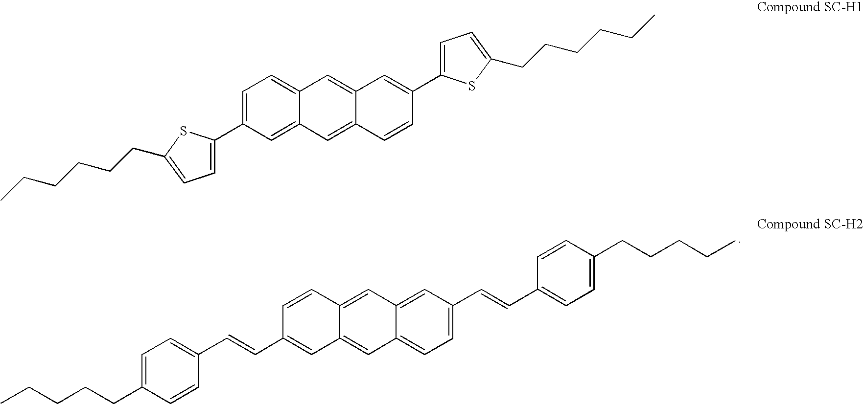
C1=C(C=CC2=CC=C(CCCCC)C=C2)C=C2C(=C1)C=C1C(=C2)C=CC(C=CC2=CC=C(CCCCC)C=C2)=C1.C1=C(C2=CC=C(CCCCCC)S2)C=C2C(=C1)C=C1C(=C2)C=CC(C2=CC=C(CCCCCC)S2)=C1
